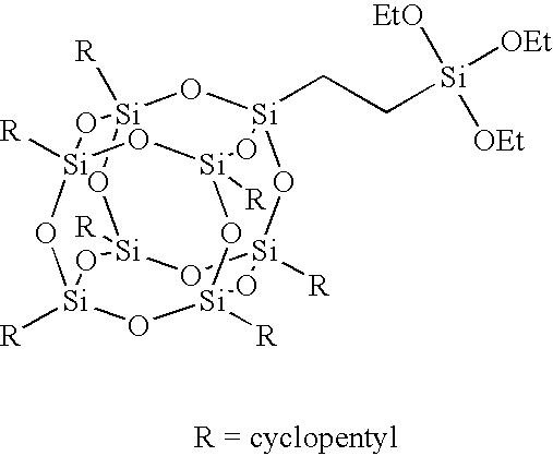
[R][Si]12O[Si]3(CC[Si]([OEt])([EtO])[OEt])O[Si]4([R])O[Si]([R])(O1)O[Si]1([R])O[Si]([R])(O[Si]([R])(O[Si]([R])(O1)O2)O3)O4
